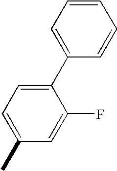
CC1=CC=C(C2=CC=CC=C2)C(F)=C1
